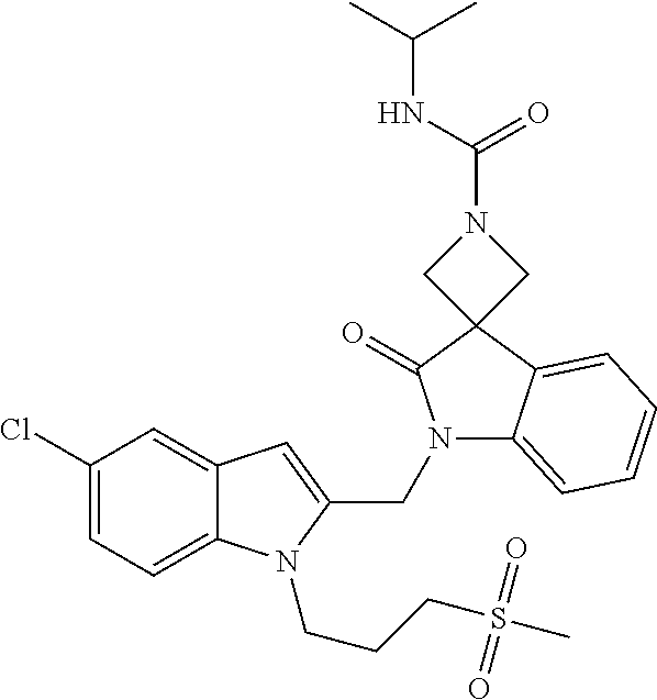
C1(Cl)=CC=C2C(=C1)C=C(CN1C3=CC=CC=C3C3(C1=O)CN(C(NC(C)C)=O)C3)N2CCCS(C)(=O)=O
